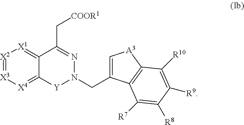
C1(CN2N=C(C[COOR1])C3=[X1][X2]=[X3][X4]=C3[Y]2)=C[A3]C2=C1C([R7])=C([R8])C([R9])=C2[R10]
